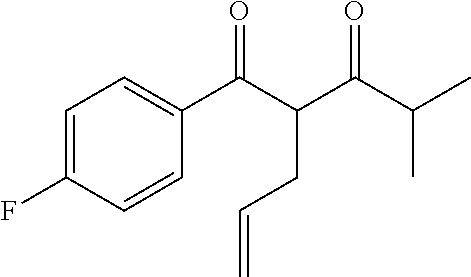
C1=C(F)C=CC(C(C(C(C(C)C)=O)CC=C)=O)=C1
